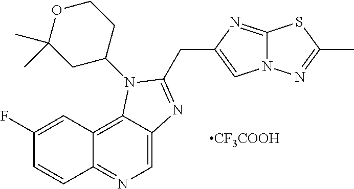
C1(F)=CC2=C3C(=CN=C2C=C1)N=C(CC1=CN2C(=N1)SC(C)=N2)N3C1CCOC(C)(C)C1.[CF3COOH]
